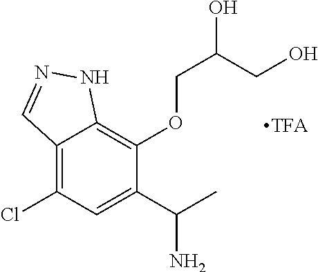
C12=C(Cl)C=C(C(C)N)C(OCC(CO)O)=C1NN=C2.[TFA]
